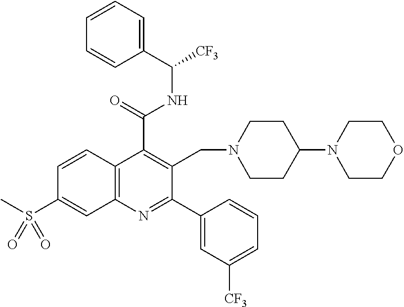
C1(C(=O)NC([CF3])C2=CC=CC=C2)=C(CN2CCC(N3CCOCC3)CC2)C(C2=CC([CF3])=CC=C2)=NC2=C1C=CC(S(C)(=O)=O)=C2
